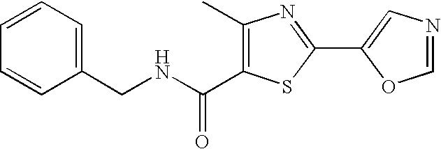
N(C(C1=C(C)N=C(C2=CN=CO2)S1)=O)CC1=CC=CC=C1
